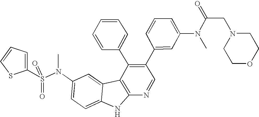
O=S(=O)(N(C1=CC=C2C(=C1)C1=C(N2)N=CC(C2=CC(N(C)C(CN3CCOCC3)=O)=CC=C2)=C1C1=CC=CC=C1)C)C1=CC=CS1
